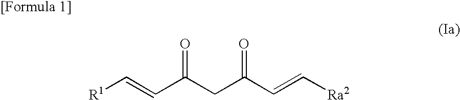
[R1]C=CC(CC(C=C[Ra2])=O)=O
